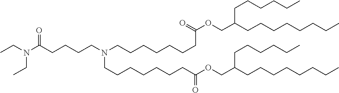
C(CCCC)CCCC(COC(CCCCCCCN(CCCCC(N(CC)CC)=O)CCCCCCCC(OCC(CCCCCCCC)CCCCCC)=O)=O)CCCCCC
